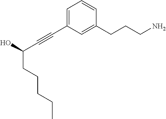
C1=C(C#CC(CCCCC)O)C=C(CCCN)C=C1
